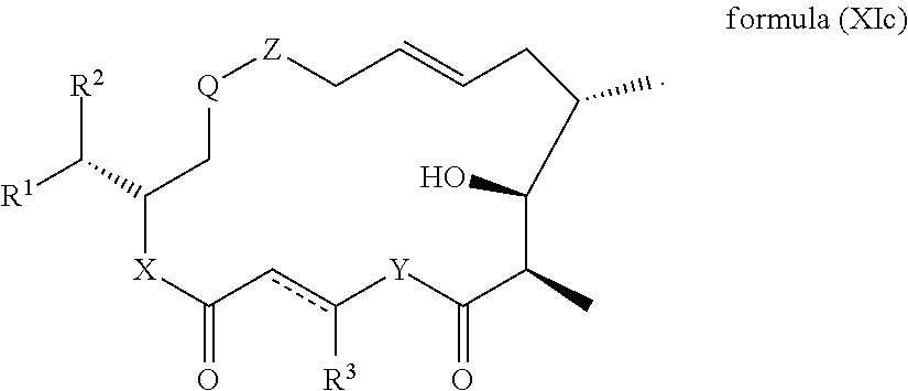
[R2]C(C1C[Q][Z]CC=CCC(C)C(O)C(C)C(=O)[Y]c([R3])cC(=O)[X]1)[R1]
